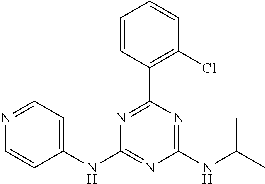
C1(NC2=CC=NC=C2)=NC(NC(C)C)=NC(C2=C(Cl)C=CC=C2)=N1
